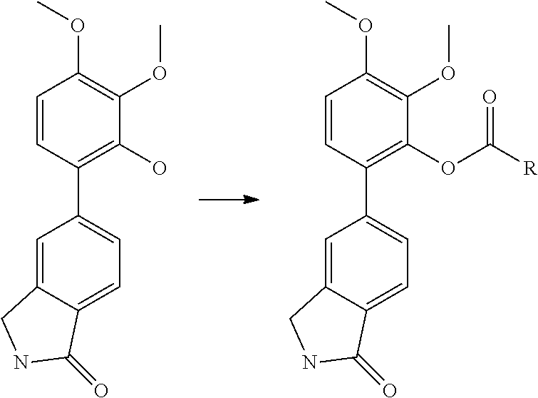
C12=CC(C3=C(OC([R])=O)C(OC)=C(OC)C=C3)=CC=C1C(=O)NC2.C12=CC(C3=C(O)C(OC)=C(OC)C=C3)=CC=C1C(=O)NC2
